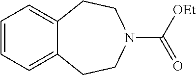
C1=CC=C2C(=C1)CCN(C(=O)[OEt])CC2
